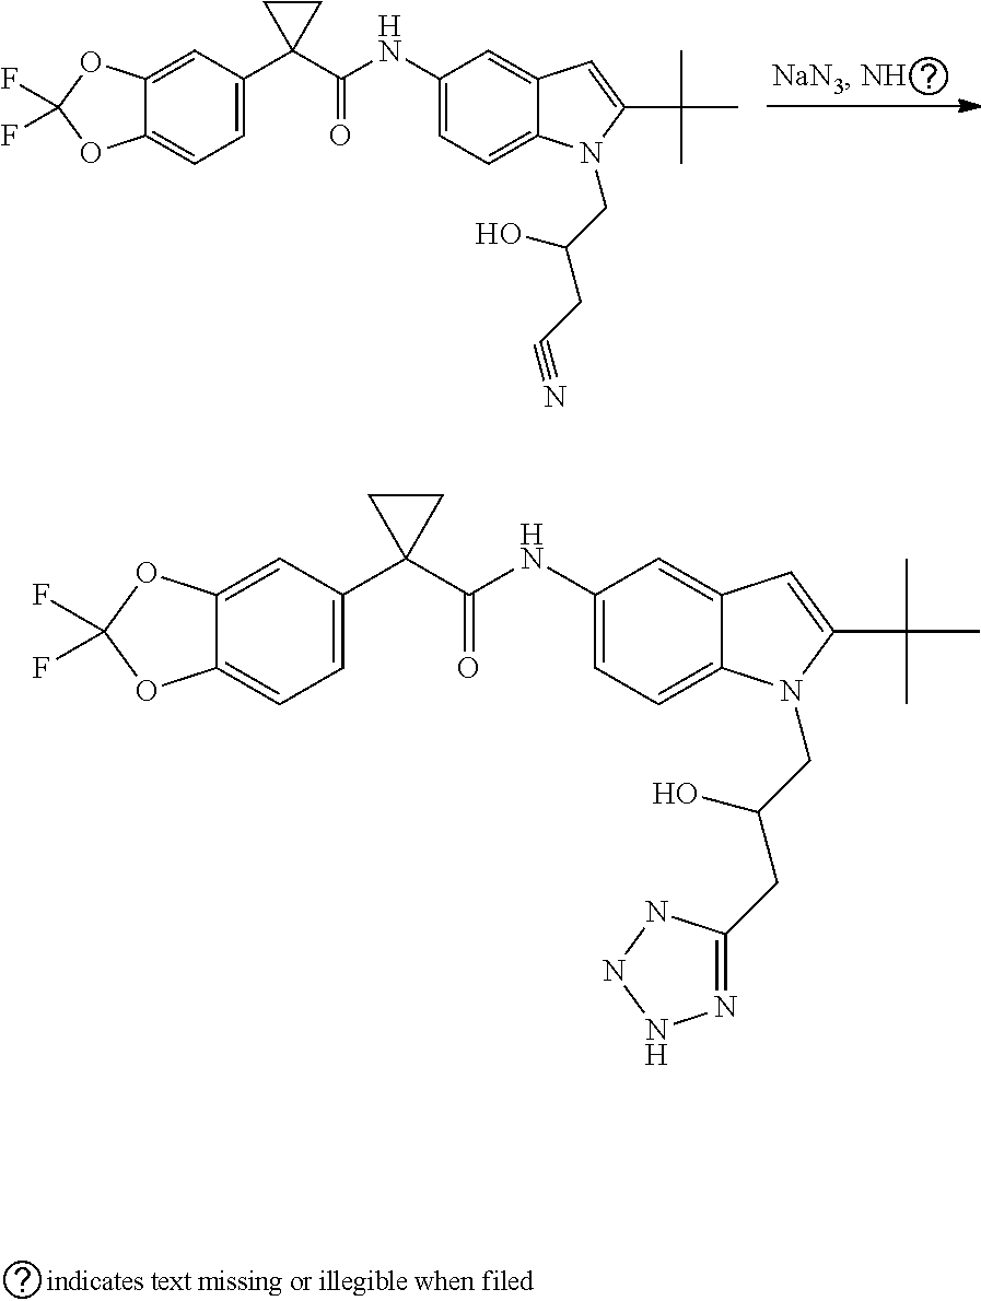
C1(C2(C(NC3=CC=C4C(=C3)C=C(C(C)(C)C)N4CC(CC3=NNNN3)O)=O)CC2)=CC=C2C(=C1)OC(F)(F)O2.C1(C2(C(NC3=CC=C4C(=C3)C=C(C(C)(C)C)N4CC(CC#N)O)=O)CC2)=CC=C2C(=C1)OC(F)(F)O2
